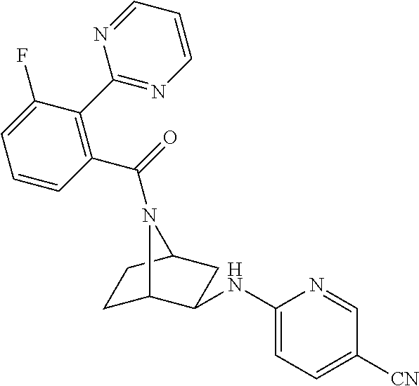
C1C2C(NC3=CC=C([CN])C=N3)CC(C1)N2C(=O)C1=C(C2=NC=CC=N2)C(F)=CC=C1
